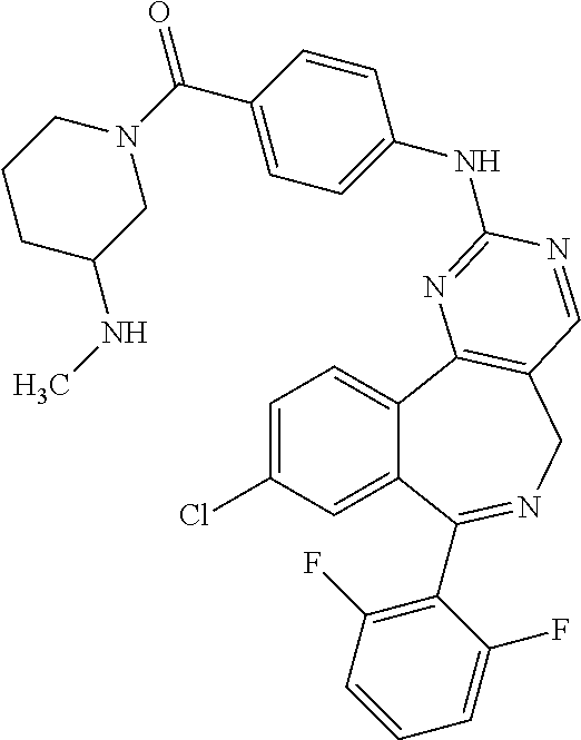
C1=C(Cl)C=C2C(=C1)C1=C(CN=C2C2=C(F)C=CC=C2F)C=NC(NC2=CC=C(C(=O)N3CCCC(NC)C3)C=C2)=N1
